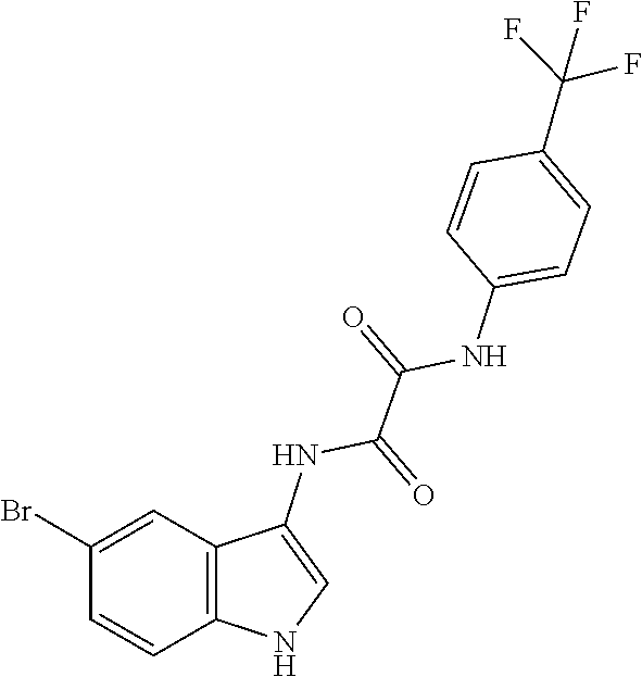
C1=CC(C(F)(F)F)=CC=C1NC(C(NC1=CNC2=C1C=C(Br)C=C2)=O)=O
